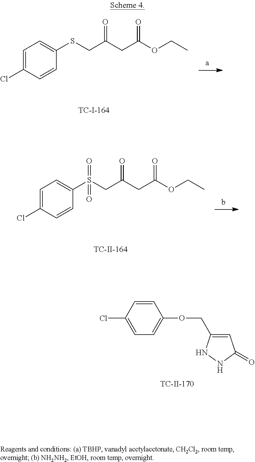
C1(Cl)=CC=C(SCC(CC(OCC)=O)=O)C=C1.C1(Cl)=CC=C(S(CC(CC(OCC)=O)=O)(=O)=O)C=C1.C1=CC(Cl)=CC=C1OCC1=CC(=O)NN1
